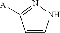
C1=CNN=C1[A]
